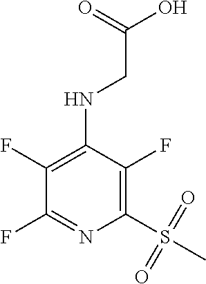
C1(F)=C(S(C)(=O)=O)N=C(F)C(F)=C1NCC(O)=O
